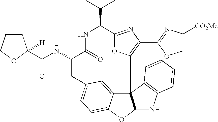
C123C4=CC(=CC=C4OC1NC1=C2C=CC=C1)CC(NC(=O)C1([H])CCCO1)C(=O)NC(C(C)C)C1=NC(C2=NC([CO2Me])=CO2)=C3O1
